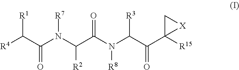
[R1]C(C(N(C(C(N(C(C(C1([R15])C[X]1)=O)[R3])[R8])=O)[R2])[R7])=O)[R4]
